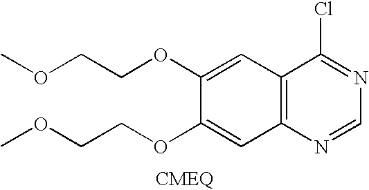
ClC1=NC=NC2=C1C=C(OCCOC)C(OCCOC)=C2
